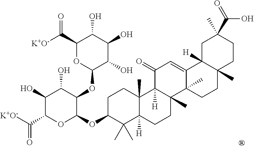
[K+O-]C(C1OC(OC2C(O)C(O)C(C([K+O-])=O)OC2OC2CCC3(C)C([H])(C2(C)C)CCC2(C)C3([H])C(=O)C=C3C2(C)CCC2(C)C3([H])CC(C)(C(O)=O)CC2)C(O)C(O)C1O)=O
